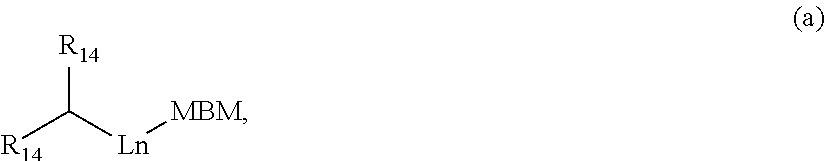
[Ln]([MBM])C([R14])[R14]
